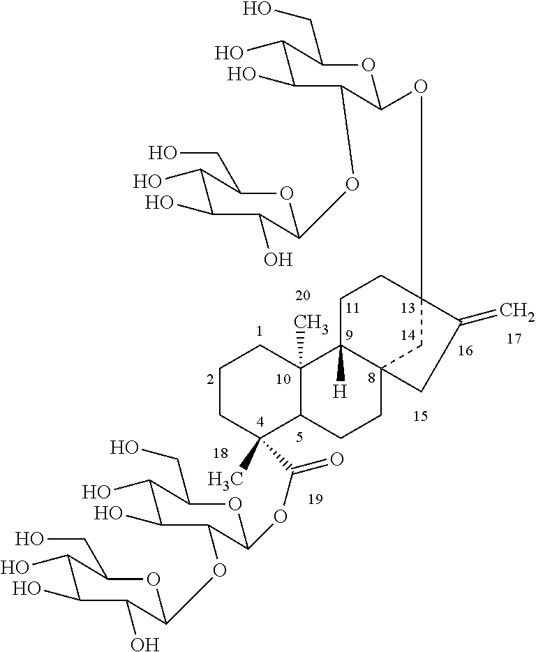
C1C2([H])C3(CC(OC4OC(CO)C(O)C(O)C4OC4OC(CO)C(O)C(O)C4O)(C1)C(=C)C3)CCC1C2(C)CCCC1(C)C(=O)OC1OC(CO)C(O)C(O)C1OC1OC(CO)C(O)C(O)C1O
